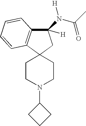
C1(N2CCC3(CC2)CC(N(C(C)=O)[H])([H])C2=C3C=CC=C2)CCC1
